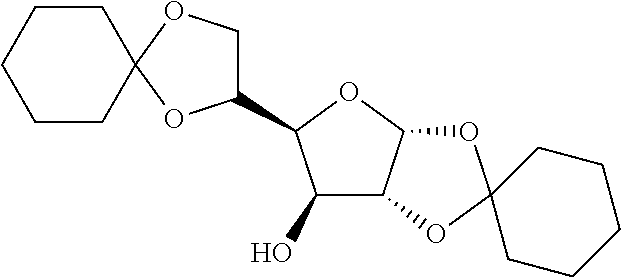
C1CC2(CCC1)OC(C1C(O)C3C(O1)OC1(O3)CCCCC1)CO2
